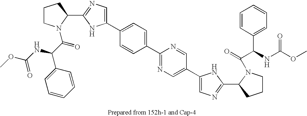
C1(C2=CC=C(C3=NC=C(C4=CN=C(C5N(C(=O)C(NC(OC)=O)C6=CC=CC=C6)CCC5)N4)C=N3)C=C2)=CN=C(C2N(C(C(C3=CC=CC=C3)NC(OC)=O)=O)CCC2)N1
